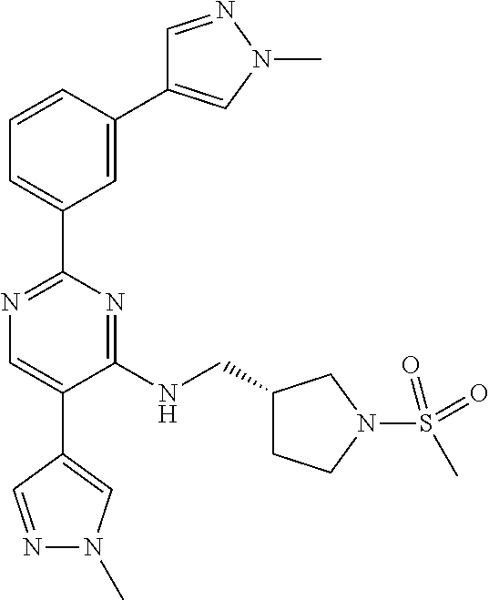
C1=C(C2=CN(C)N=C2)C=CC=C1C1=NC=C(C2=CN(C)N=C2)C(NCC2CCN(S(C)(=O)=O)C2)=N1
